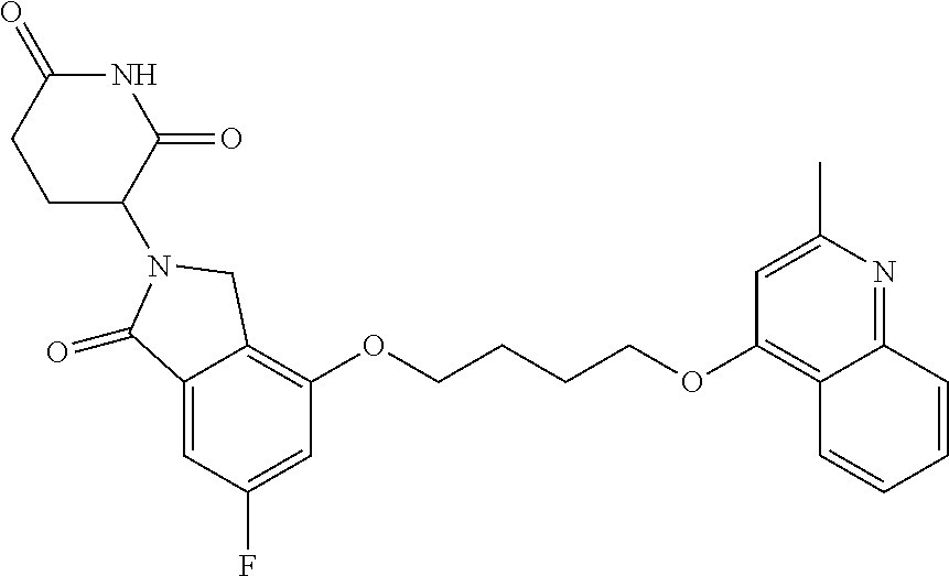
C12=CC(F)=CC(OCCCCOC3=C4C(=NC(C)=C3)C=CC=C4)=C1CN(C1CCC(=O)NC1=O)C2=O
